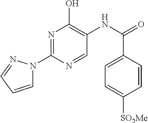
N1=C(N2C=CC=N2)N=CC(NC(=O)C2=CC=C([SO2Me])C=C2)=C1O
